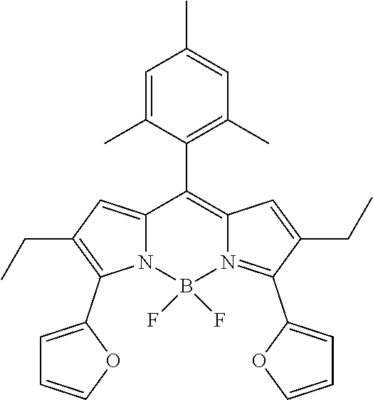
C12=CC(CC)=C(C3=CC=CO3)N1B(F)(F)N1=C(C3=CC=CO3)C(CC)=CC1=C2C1=C(C)C=C(C)C=C1C
